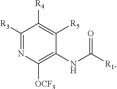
C1([OCF3])=C(NC([R1])=O)C([R5])=C([R4])C([R3])=N1
